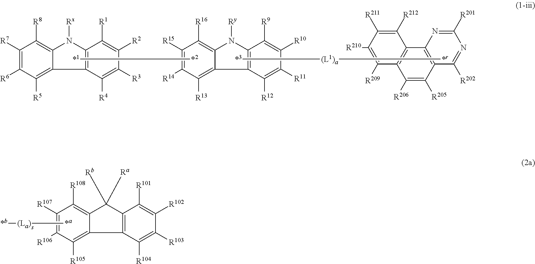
C1([R107])=C([R106])C([R105])=C2C(=C1[R108])C([Rb])([Ra])C1=C2C([R104])=C([R103])C([R102])=C1[R101].[*a][(La)][*b].C1([R7])=C([R6])C([R5])=C2C(=C1[R8])N([Rx])C1=C2C([R4])=C([R3])C([R2])=C1[R1].C1([R15])=C([R14])C([R13])=C2C(=C1[R16])N([Ry])C1=C2C([R12])=C([R11])C([R10])=C1[R9].[*1][*2].[*3][(L1)a][*r].C1([R209])=C([R210])C([R211])=C([R212])C2=C1C([R206])=C([R205])C1=C2N=C([R201])N=C1[R202]
